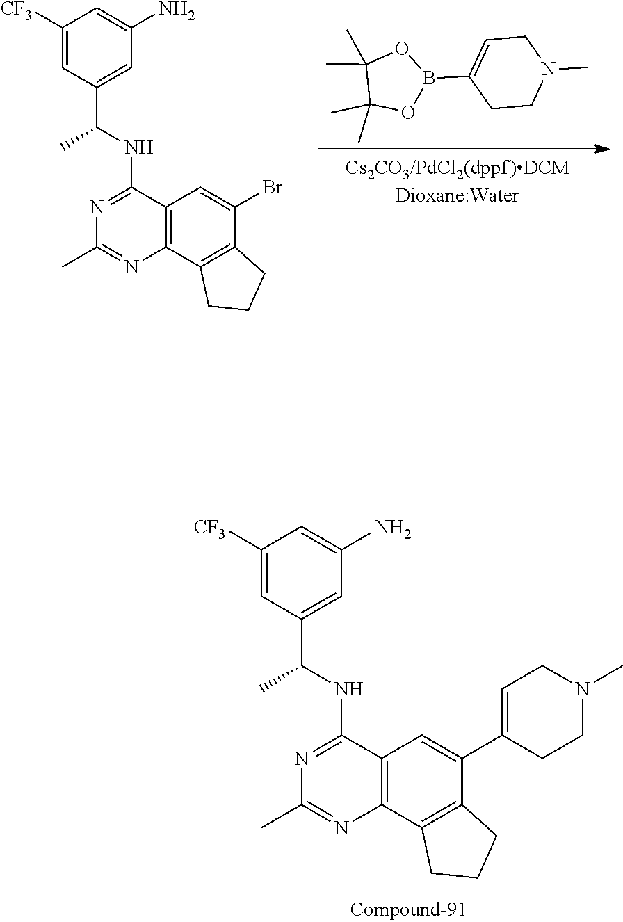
C1(C)=NC2=C(C(NC(C3=CC(N)=CC([CF3])=C3)C)=N1)C=C(Br)C1=C2CCC1.O1B(C2=CCN(C)CC2)OC(C)(C)C1(C)C.C1(C2=CC3=C(C4=C2CCC4)N=C(C)N=C3NC(C2=CC(N)=CC([CF3])=C2)C)=CCN(C)CC1
